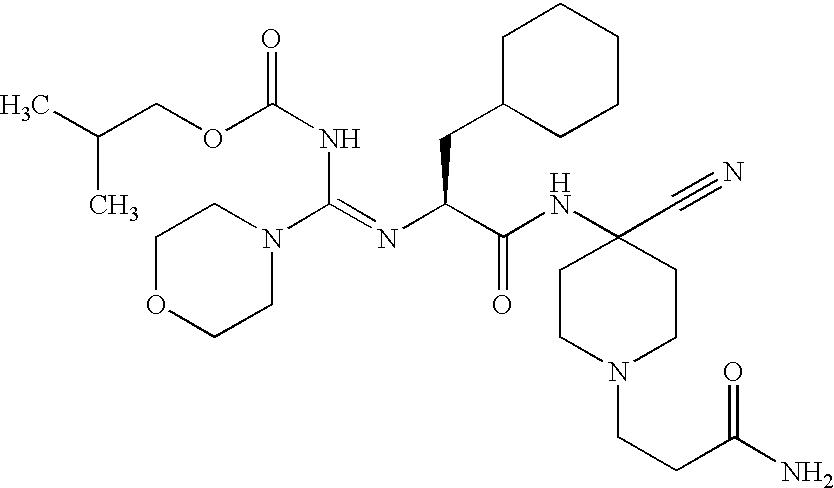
C(NC(OCC(C)C)=O)(=NC(C(NC1(C#N)CCN(CCC(N)=O)CC1)=O)CC1CCCCC1)N1CCOCC1
